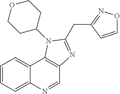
C1=NC2=CC=CC=C2C2=C1N=C(CC1=NOC=C1)N2C1CCOCC1
